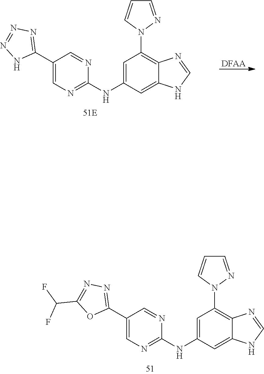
C1=C(NC2=NC=C(C3=NN=C(C(F)F)O3)C=N2)C=C2C(=C1N1N=CC=C1)N=CN2.[DFAA].C1=C(NC2=NC=C(C3=NN=NN3)C=N2)C=C2C(=C1N1N=CC=C1)N=CN2
